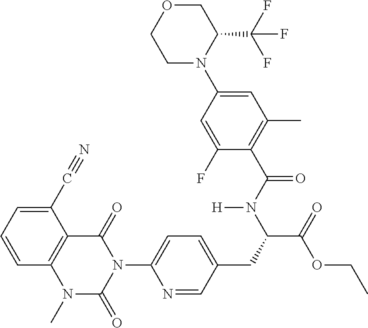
C1=CC=C(C#N)C2=C1N(C)C(=O)N(C1=CC=C(CC(C(=O)OCC)N(C(C3=C(C)C=C(N4C(C(F)(F)F)COCC4)C=C3F)=O)[H])C=N1)C2=O
